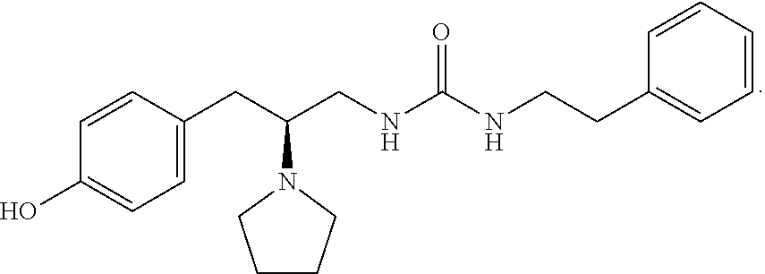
C1=C(CC(N2CCCC2)CNC(=O)NCCC2=CC=CC=C2)C=CC(O)=C1
